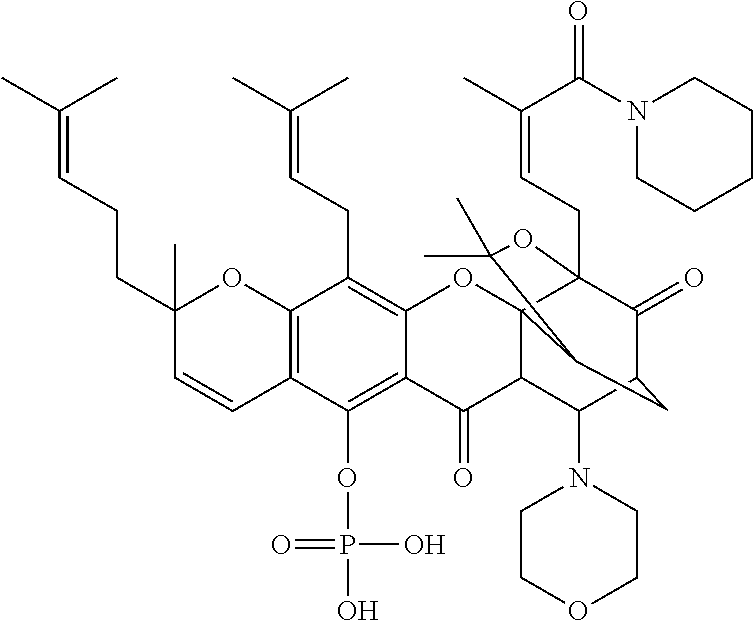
C12=C(OP(O)(=O)O)C3=C(C(CC=C(C)C)=C1OC14C(C2=O)C(N2CCOCC2)C2C(=O)C1(CC=C(C)C(=O)N1CCCCC1)OC(C)(C)C4C2)OC(C)(CCC=C(C)C)C=C3
